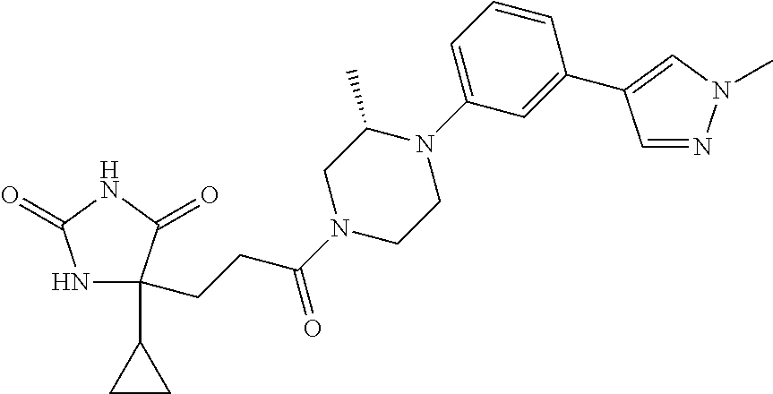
N1C(C2CC2)(CCC(N2CCN(C3=CC=CC(C4=CN(C)N=C4)=C3)C(C)C2)=O)C(=O)NC1=O
